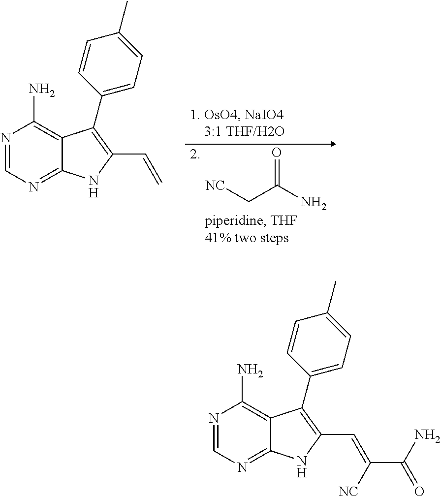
N1=C2C(=C(N)N=C1)C(C1=CC=C(C)C=C1)=C(C=C)N2.[NC]CC(N)=O.N1=C2C(=C(N)N=C1)C(C1=CC=C(C)C=C1)=C(C=C([NC])C(N)=O)N2
